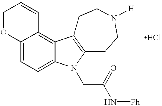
C12=CC=C3C(=C1C=CCO2)C1=C(N3CC(N[Ph])=O)CCN([H])CC1.Cl
